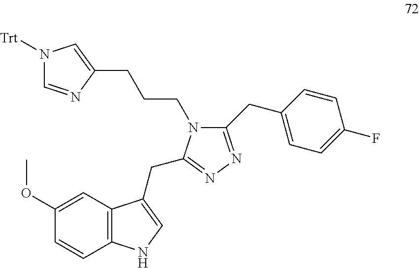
C(C1=CNC2=C1C=C(OC)C=C2)C1=NN=C(CC2=CC=C(F)C=C2)N1CCCC1=CN([Trt])C=N1
